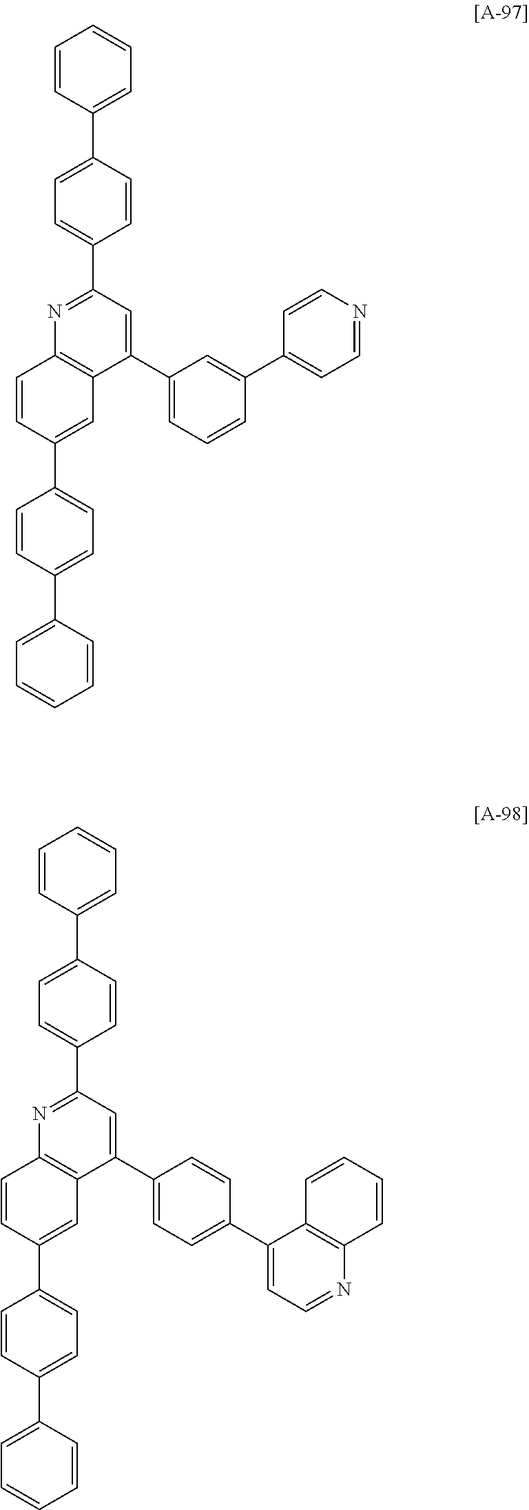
C1=CC(C2=CC=C(C3=CC=CC=C3)C=C2)=CC2=C1N=C(C1=CC=C(C3=CC=CC=C3)C=C1)C=C2C1=CC=C(C2=CC=NC3=C2C=CC=C3)C=C1.C1=CC(C2=CC=C(C3=CC=CC=C3)C=C2)=CC2=C1N=C(C1=CC=C(C3=CC=CC=C3)C=C1)C=C2C1=CC=CC(C2=CC=NC=C2)=C1
